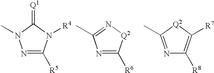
C1([R5])=NN(C)C(=[Q1])N1[R4].C1([R6])=NC(C)=N[Q2]1.C1([R8])=C([R7])[Q2]C(C)=N1
